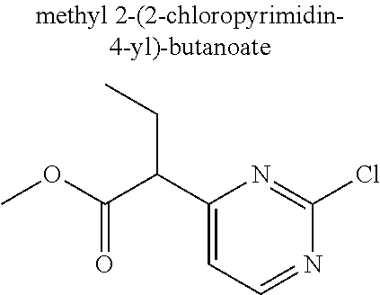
C1(C(C(OC)=O)CC)=CC=NC(Cl)=N1
